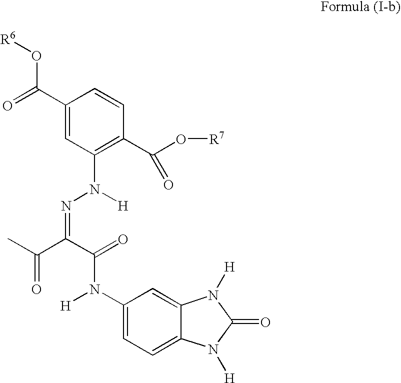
C1(C(O[R6])=O)=CC(N([H])N=C(C(C)=O)C(N(C2=CC=C3C(=C2)N([H])C(=O)N3[H])[H])=O)=C(C(O[R7])=O)C=C1
